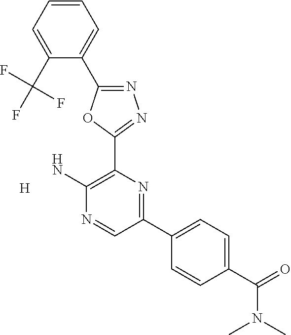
[H].NC1=C(C2=NN=C(C3=CC=CC=C3C(F)(F)F)O2)N=C(C2=CC=C(C(=O)N(C)C)C=C2)C=N1
